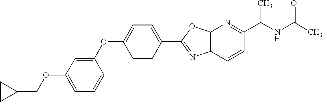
O(C1=CC=CC(OC2=CC=C(C3=NC4=C(O3)N=C(C(NC(C)=O)C)C=C4)C=C2)=C1)CC1CC1
